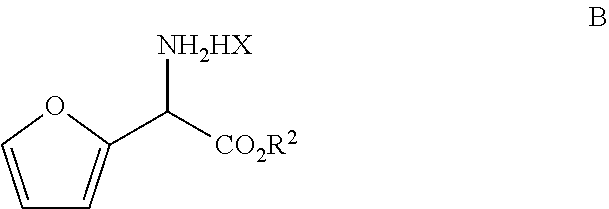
[NH2HX]C([CO2R2])C1=CC=CO1
